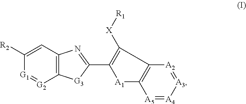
C1([R2])=CC2=C([G2]=[G1]1)[G3]C(C1=C([X][R1])C3=C([A1]1)[A5]=[A4][A3]=[A2]3)=N2
